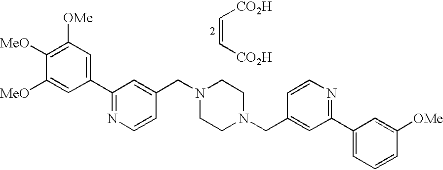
C1([OMe])=C([MeO])C([MeO])=CC(C2=NC=CC(CN3CCN(CC4=CC(C5=CC=CC([OMe])=C5)=NC=C4)CC3)=C2)=C1.C(=C[CO2H])[CO2H]
